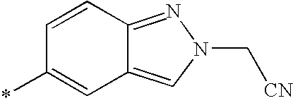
*C1=CC2=CN(C[CN])N=C2C=C1
